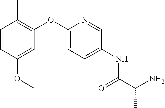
C1=CC(OC)=CC(OC2=CC=C(NC(C(N)C)=O)C=N2)=C1C
